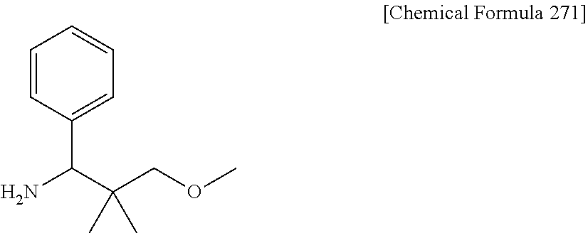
C1=CC=C(C(C(COC)(C)C)N)C=C1
